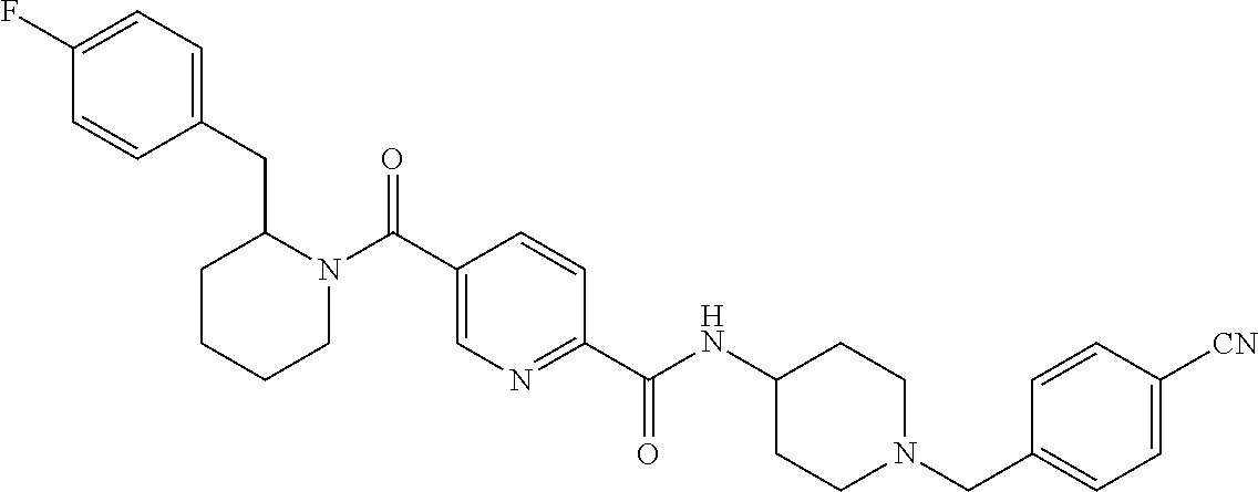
C1CCN(C(C2=CN=C(C(NC3CCN(CC4=CC=C([CN])C=C4)CC3)=O)C=C2)=O)C(CC2=CC=C(F)C=C2)C1
